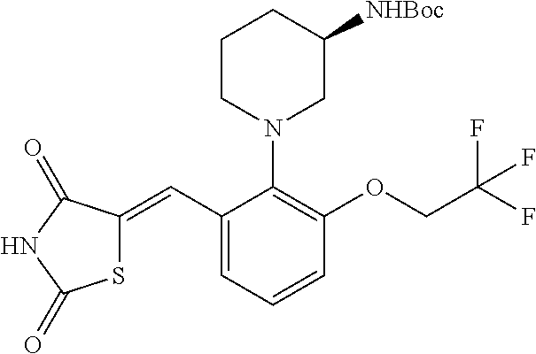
S1C(=CC2=CC=CC(OCC(F)(F)F)=C2N2CC([NHBoc])CCC2)C(=O)NC1=O
